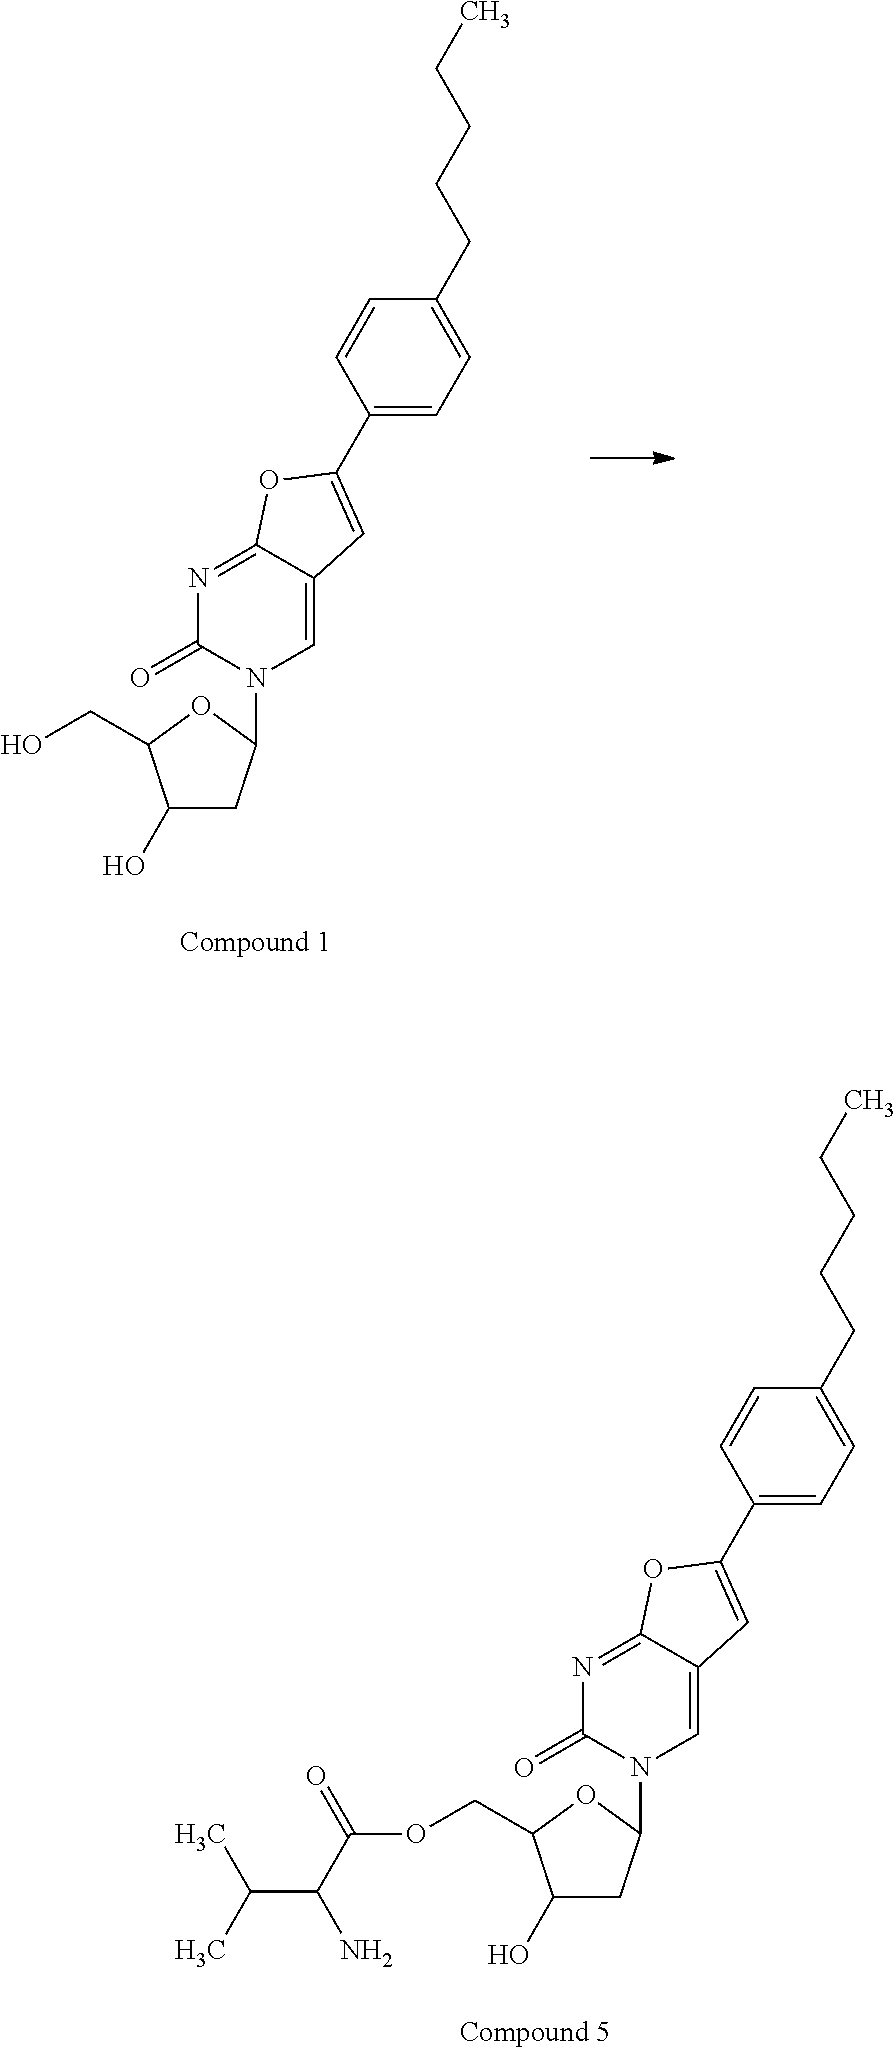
C1(O)CC(N2C=C3C(=NC2=O)OC(C2=CC=C(CCCCC)C=C2)=C3)OC1CO.C1(O)CC(N2C=C3C(=NC2=O)OC(C2=CC=C(CCCCC)C=C2)=C3)OC1COC(=O)C(C(C)C)N
